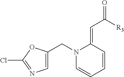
C1=CC=CC(=CC([R3])=O)N1CC1=CN=C(Cl)O1
